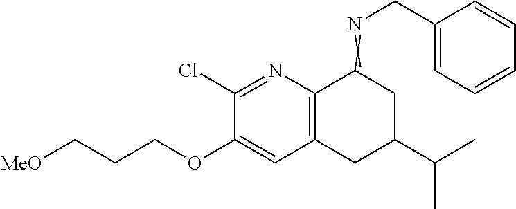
C1(Cl)=NC2=C(C=C1OCCC[MeO])CC(C(C)C)CC2=NCC1=CC=CC=C1
